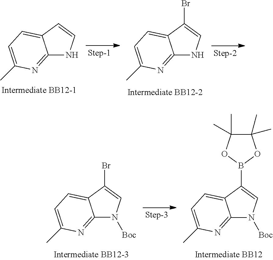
C12=NC(C)=CC=C1C=CN2.C12=NC(C)=CC=C1C(Br)=CN2.B1(C2=CN([Boc])C3=NC(C)=CC=C32)OC(C)(C)C(C)(C)O1.C12=NC(C)=CC=C1C(Br)=CN2[Boc]
